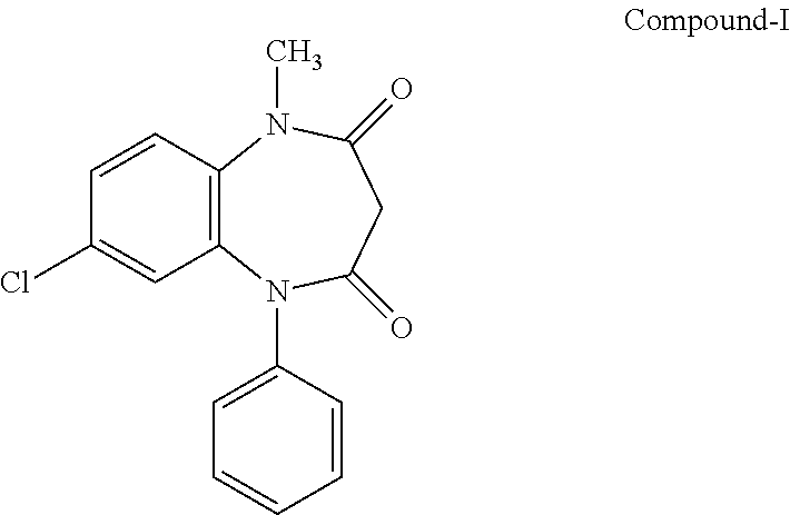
C1=CC2=C(C=C1Cl)N(C1=CC=CC=C1)C(=O)CC(=O)N2C
